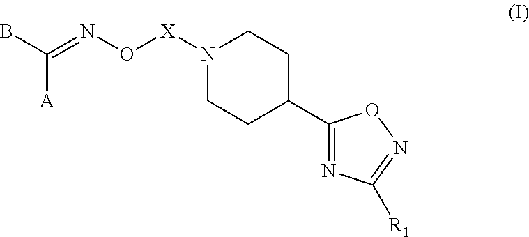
BC(=NO[X]N1CCC(C2=NC([R1])=NO2)CC1)[A]
